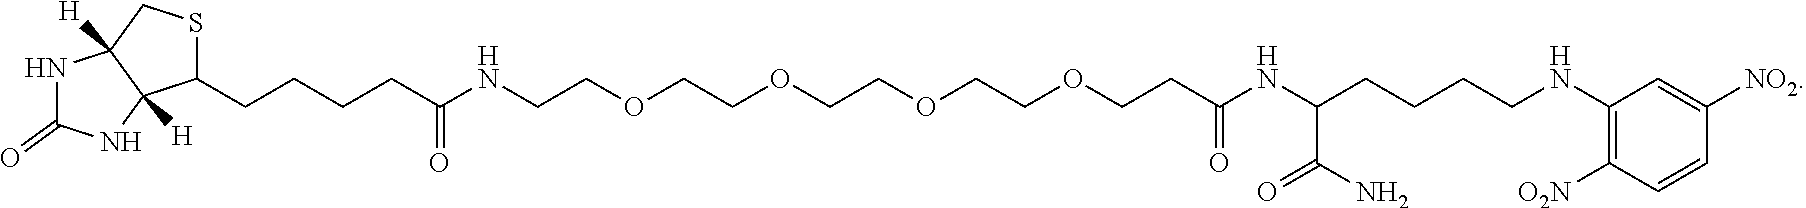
N1C(=O)NC2([H])C1([H])CSC2CCCCC(NCCOCCOCCOCCOCCC(NC(C(N)=O)CCCCNC1=C([O2N])C=CC([NO2])=C1)=O)=O
